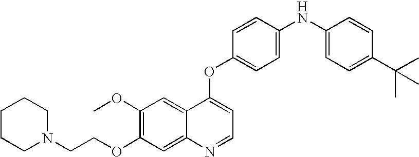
C1=CC(OC2=CC=NC3=CC(OCCN4CCCCC4)=C(OC)C=C23)=CC=C1NC1=CC=C(C(C)(C)C)C=C1
